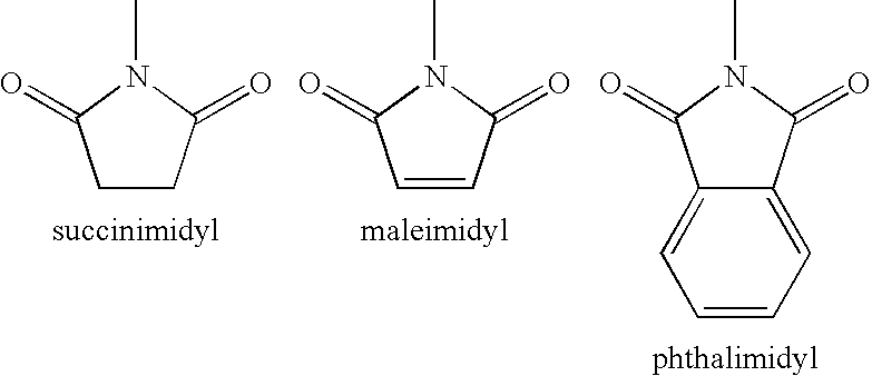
C1CC(=O)N(C)C1=O.C1=CC(=O)N(C)C1=O.C12=CC=CC=C1C(=O)N(C)C2=O
